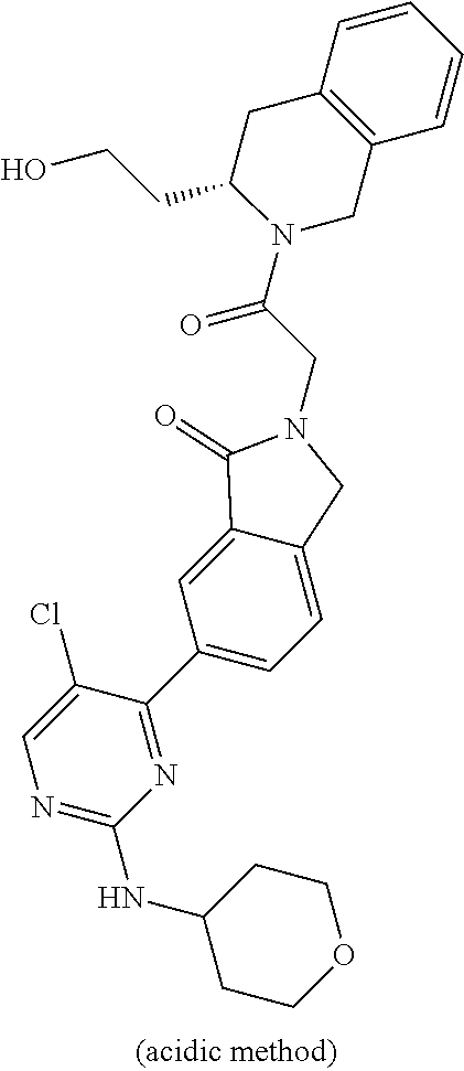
N1=C(NC2CCOCC2)N=C(C2=CC=C3C(=C2)C(=O)N(CC(=O)N2CC4=C(CC2CCO)C=CC=C4)C3)C(Cl)=C1
